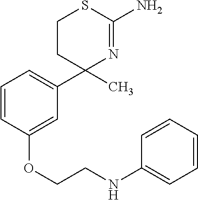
C1=CC(OCCNC2=CC=CC=C2)=CC(C2(C)N=C(N)SCC2)=C1
